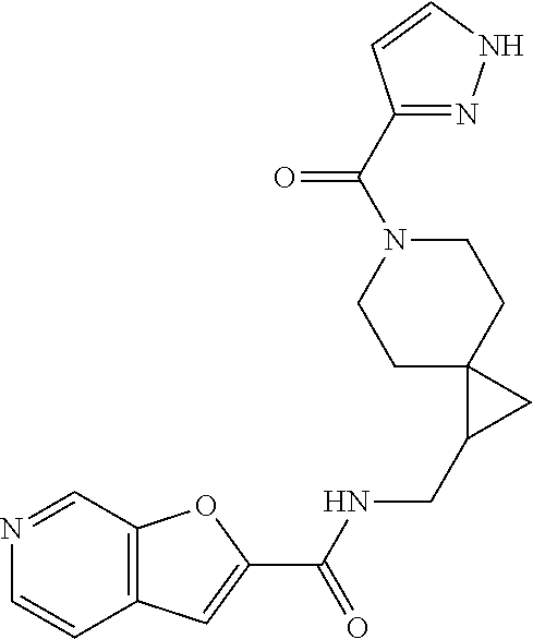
C12=C(C=NC=C1)OC(C(NCC1CC13CCN(C(C1=NNC=C1)=O)CC3)=O)=C2
